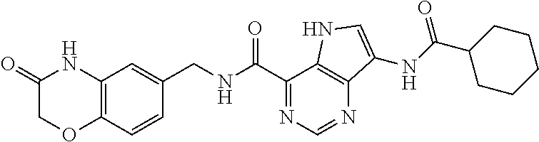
O=C1COC2=C(N1)C=C(CNC(C1=NC=NC3=C1NC=C3NC(=O)C1CCCCC1)=O)C=C2
